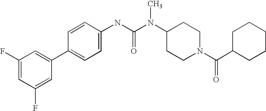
C1(F)=CC(F)=CC(C2=CC=C(NC(N(C3CCN(C(C4CCCCC4)=O)CC3)C)=O)C=C2)=C1
